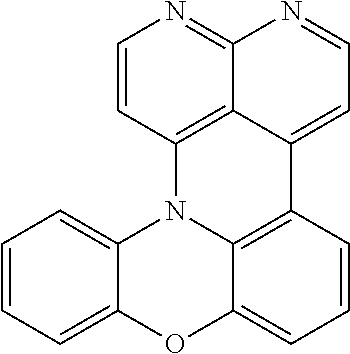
C1=CC=C2C(=C1)N1C3=C(C=CC=C3O2)C2=CC=NC3=NC=CC1=C32
